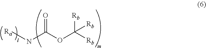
N(C(OC([Rb])([Rb])[Rb])=O)[Ra]
